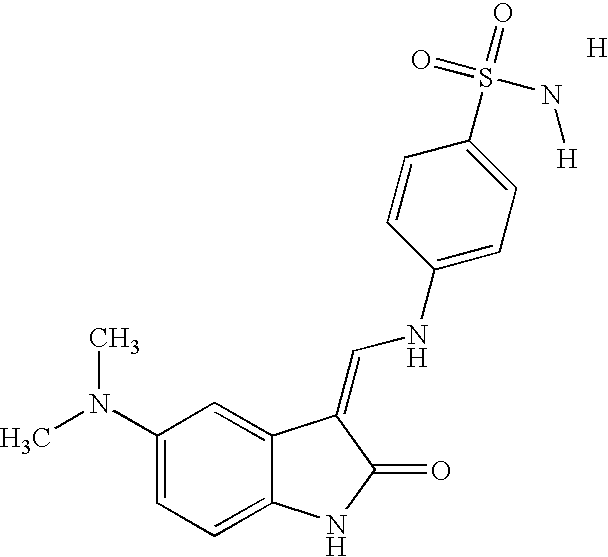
C1(N(C)C)=CC=C2C(=C1)C(=CNC1=CC=C(S(=O)(=O)N[H])C=C1)C(=O)N2.[H]
